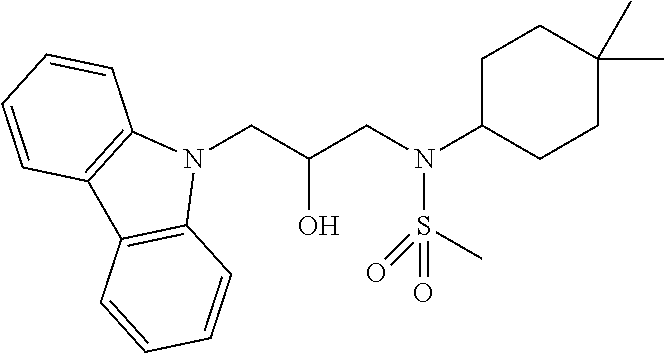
N1(CC(CN(S(=O)(=O)C)C2CCC(C)(C)CC2)O)C2=C(C3=C1C=CC=C3)C=CC=C2
